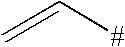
C=C[#]
